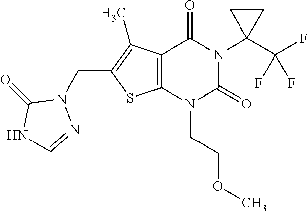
C12=C(N(CCOC)C(=O)N(C3(C(F)(F)F)CC3)C1=O)SC(CN1C(=O)NC=N1)=C2C
